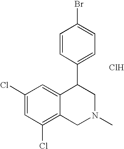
C1(Cl)=CC(Cl)=C2C(=C1)C(C1=CC=C(Br)C=C1)CN(C)C2.Cl
